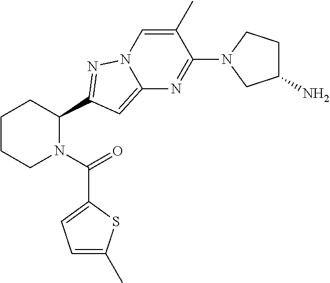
C1CCN(C(=O)C2=CC=C(C)S2)C(C2=NN3C(=C2)N=C(N2CC(N)CC2)C(C)=C3)C1
